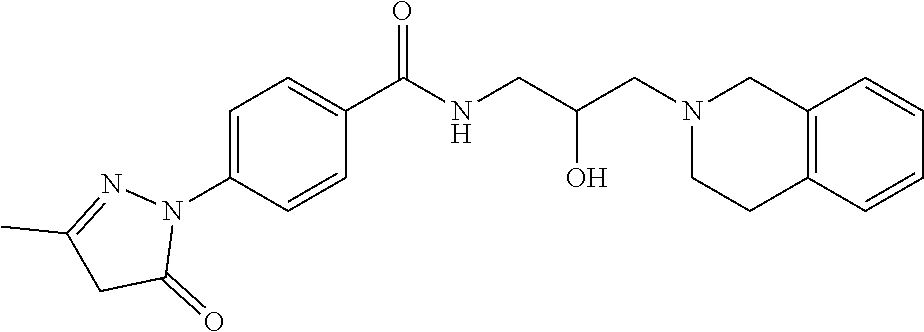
C1=C(N2N=C(C)CC2=O)C=CC(C(NCC(CN2CCC3=C(C2)C=CC=C3)O)=O)=C1
